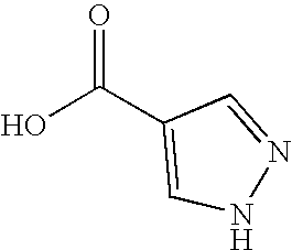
C1=C(C(O)=O)C=NN1
